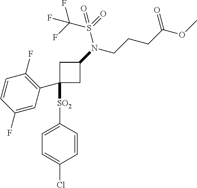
C1=C([SO2]C2(C3=C(F)C=CC(F)=C3)CC(N(CCCC(OC)=O)S(=O)(C(F)(F)F)=O)C2)C=CC(Cl)=C1
